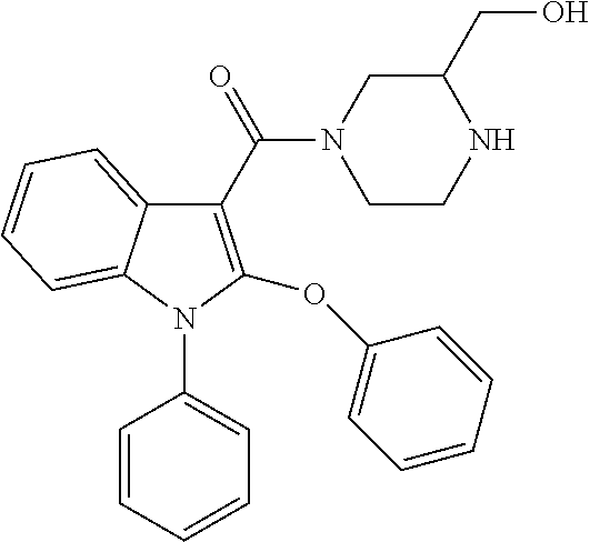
C1(C(N2CCNC(CO)C2)=O)=C(OC2=CC=CC=C2)N(C2=CC=CC=C2)C2=CC=CC=C12
